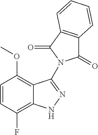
C1=CC(F)=C2C(=C1OC)C(N1C(=O)C3=C(C1=O)C=CC=C3)=NN2
